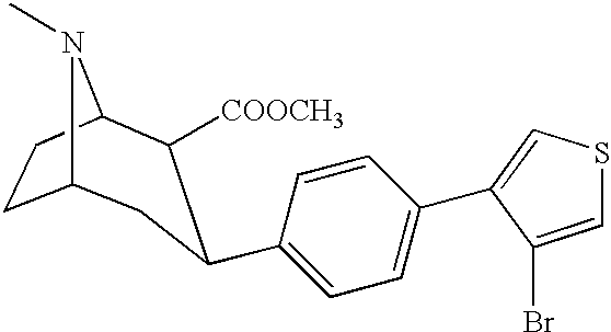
C12CCC(N1C)C([COOCH3])C(C1=CC=C(C3=CSC=C3Br)C=C1)C2
